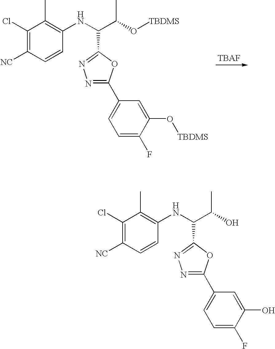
C1(Cl)=C([NC])C=CC(NC(C(O[TBDMS])C)C2=NN=C(C3=CC=C(F)C(O[TBDMS])=C3)O2)=C1C.C1(Cl)=C([NC])C=CC(NC(C(O)C)C2=NN=C(C3=CC=C(F)C(O)=C3)O2)=C1C
